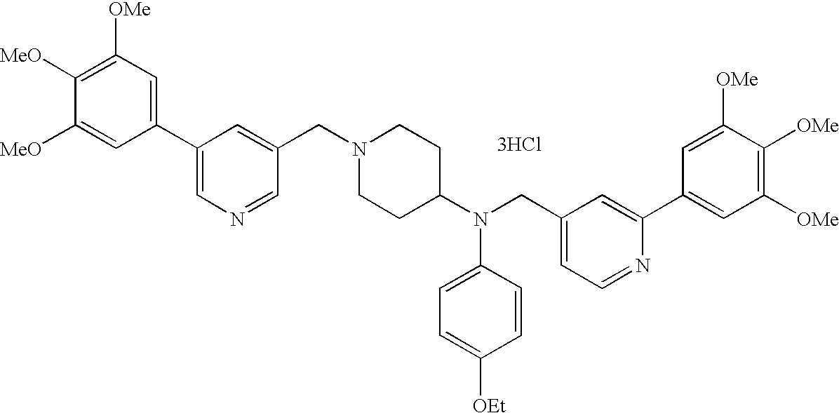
C1([OMe])=C([MeO])C([MeO])=CC(C2=CN=CC(CN3CCC(N(CC4=CC=NC(C5=CC([OMe])=C([OMe])C([OMe])=C5)=C4)C4=CC=C([OEt])C=C4)CC3)=C2)=C1.[3HCl]
